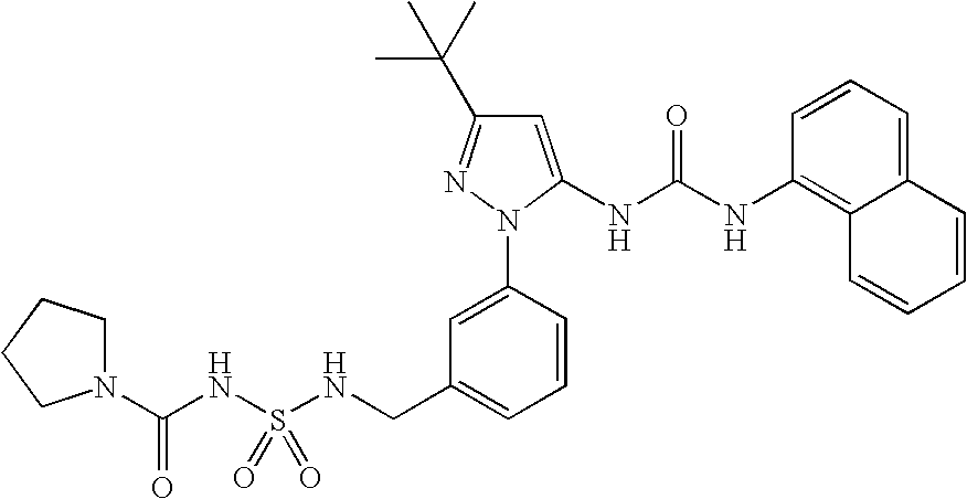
C1=C(NC(NC2=C3C(=CC=C2)C=CC=C3)=O)N(C2=CC(CNS(NC(=O)N3CCCC3)(=O)=O)=CC=C2)N=C1C(C)(C)C
